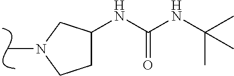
N1(C)CCC(NC(NC(C)(C)C)=O)C1
